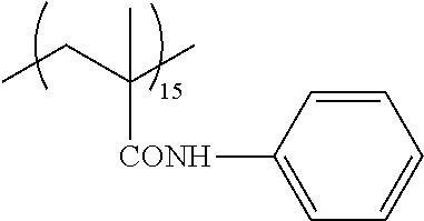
CCC(C)(C)[CONH]C1=CC=CC=C1
